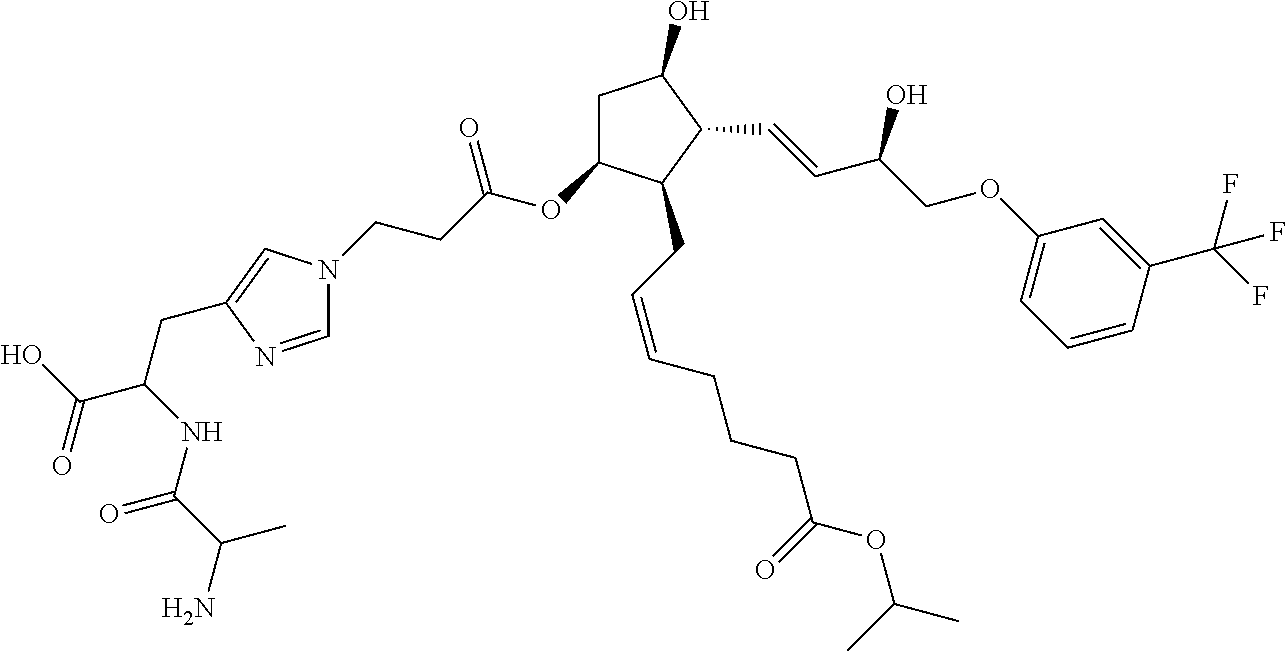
C1C(OC(=O)CCN2C=NC(CC(NC(=O)C(C)N)C(O)=O)=C2)C(CC=CCCCC(=O)OC(C)C)C(C=CC(O)COC2=CC=CC(C(F)(F)F)=C2)C1O
